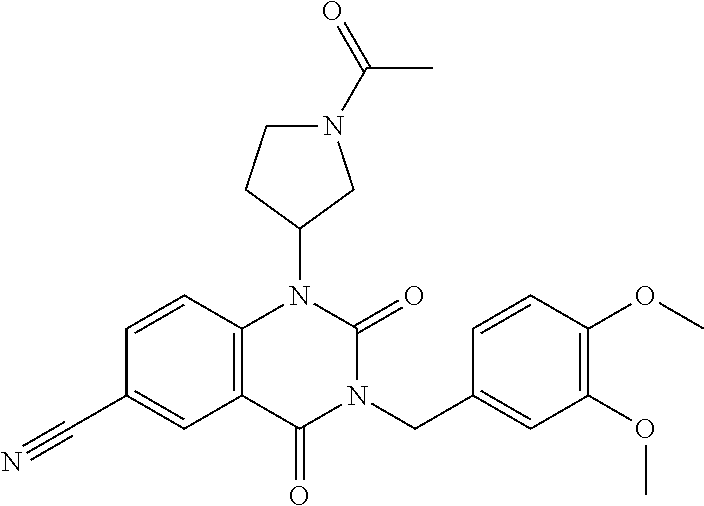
C1=CC2=C(C=C1C#N)C(=O)N(CC1=CC(OC)=C(OC)C=C1)C(=O)N2C1CN(C(=O)C)CC1
